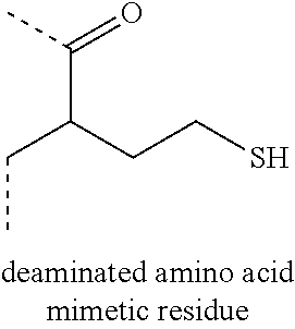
CC(C(CCS)CC)=O
